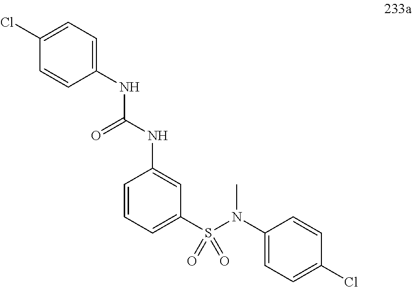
C1=CC=C(S(N(C2=CC=C(Cl)C=C2)C)(=O)=O)C=C1NC(NC1=CC=C(Cl)C=C1)=O
